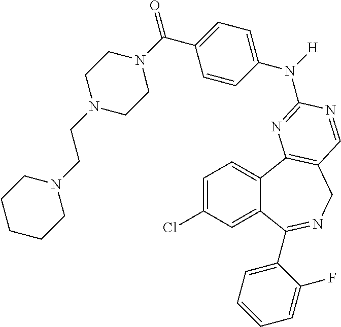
C1=C(Cl)C=C2C(=C1)C1=C(CN=C2C2=CC=CC=C2F)C=NC(N(C2=CC=C(C(N3CCN(CCN4CCCCC4)CC3)=O)C=C2)[H])=N1
